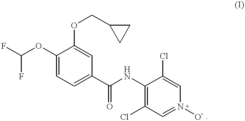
FC(OC1=CC=C(C(NC2=C(Cl)C=N([O-])C=C2Cl)=O)C=C1OCC1CC1)F
